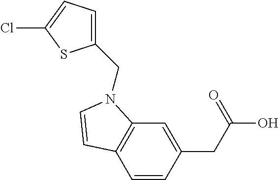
C1=CC(CC(O)=O)=CC2=C1C=CN2CC1=CC=C(Cl)S1
